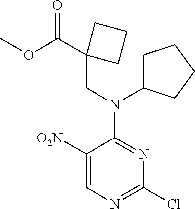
COC(=O)C1(CN(C2CCCC2)C2=NC(Cl)=NC=C2[O2N])CCC1
